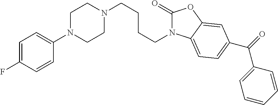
N1(CCCCN2CCN(C3=CC=C(F)C=C3)CC2)C(=O)OC2=CC(C(=O)C3=CC=CC=C3)=CC=C12
